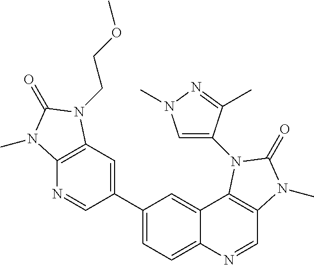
C1(C2=CC3=C(N=C2)N(C)C(=O)N3CCOC)=CC=C2C(=C1)C1=C(C=N2)N(C)C(=O)N1C1=CN(C)N=C1C
